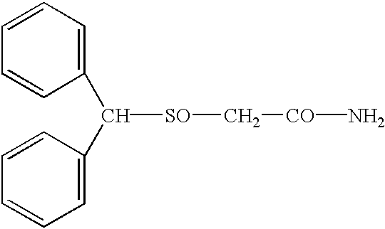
C(C1=CC=CC=C1)(C1=CC=CC=C1)[SO]C[CO]N
